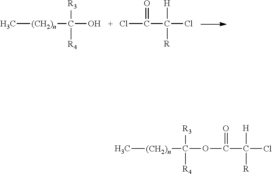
C[(CH2)n]C(O)([R3])[R4].C(C(Cl)([H])[R])(=O)Cl.C[(CH2)n]C(OC(C(Cl)([H])[R])=O)([R3])[R4]
